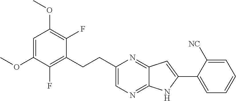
C1=C(OC)C(F)=C(CCC2=CN=C3C(=N2)C=C(C2=CC=CC=C2[NC])N3)C(F)=C1OC
